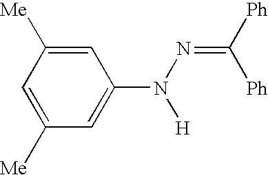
C1([Me])=CC([Me])=CC(N(N=C([Ph])[Ph])[H])=C1
